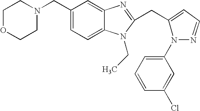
C1OCCN(CC2=CC=C3C(=C2)N=C(CC2=CC=NN2C2=CC=CC(Cl)=C2)N3CC)C1
